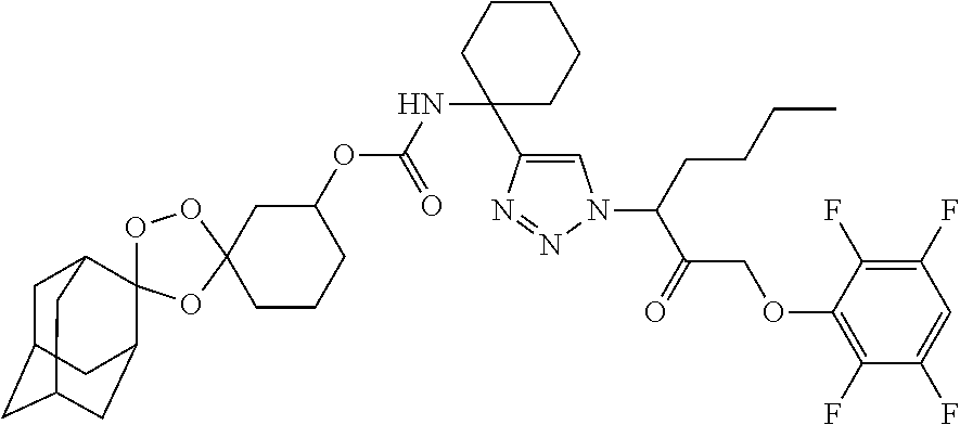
C1C2CC3CC(C4(C1C3)OOC1(O4)CC(OC(NC3(C4=CN(C(CCCC)C(=O)COC5=C(F)C(F)=CC(F)=C5F)N=N4)CCCCC3)=O)CCC1)C2
